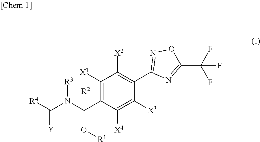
C1([X1])=C(C(N([R3])C([R4])=[Y])([R2])O[R1])C([X4])=C([X3])C(C2=NOC(C(F)(F)F)=N2)=C1[X2]
